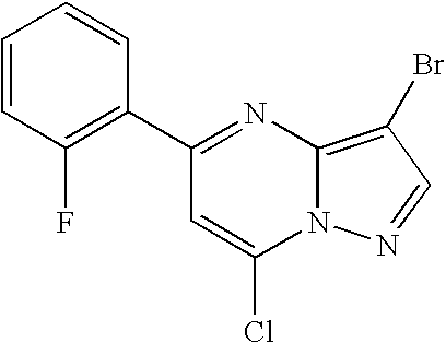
C1(C2=NC3=C(Br)C=NN3C(Cl)=C2)=C(F)C=CC=C1
